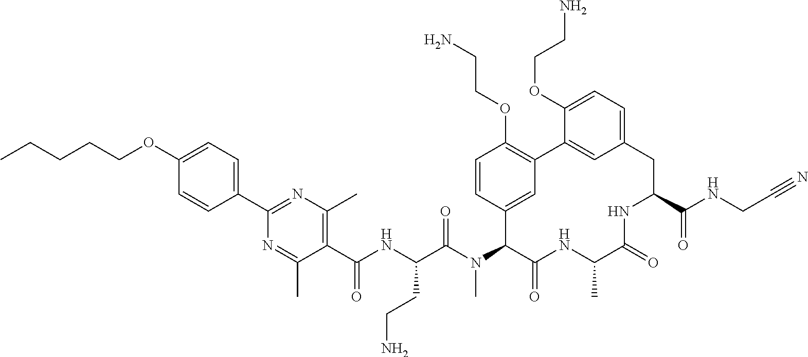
C1=CC(C2=NC(C)=C(C(NC(C(N(C3C4=CC(=C(OCCN)C=C4)C4=CC(=CC=C4OCCN)CC(C(NCC#N)=O)NC(=O)C(C)NC3=O)C)=O)CCN)=O)C(C)=N2)=CC=C1OCCCCC
